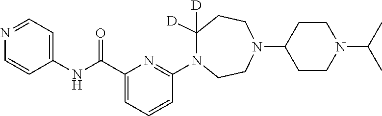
C1=CC=C(C(NC2=CC=NC=C2)=O)N=C1N1C([D])([D])CCN(C2CCN(C(C)C)CC2)CC1
